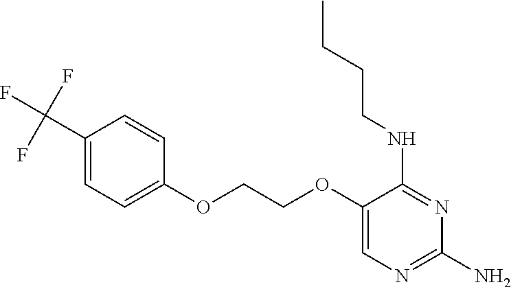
C(COC1=CN=C(N)N=C1NCCCC)OC1=CC=C(C(F)(F)F)C=C1
